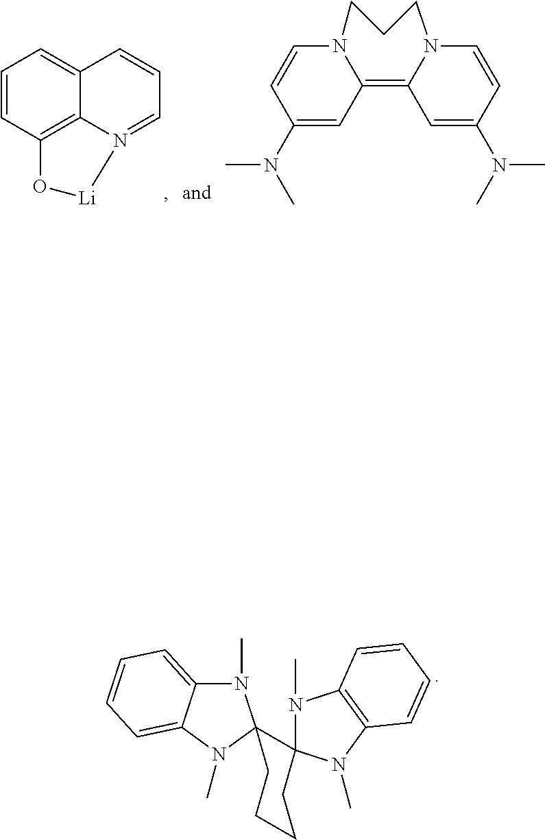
N1(C)C2=C(N(C)C13C1(N(C)C4=CC=CC=C4N1C)CCCC3)C=CC=C2.C1=CC2=C3C(=C1)C=CC=N3[Li]O2.C12=C3C=C(N(C)C)C=CN3CCCN1C=CC(N(C)C)=C2
